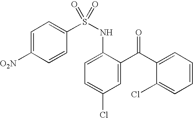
C1(S(NC2=CC=C(Cl)C=C2C(C2=CC=CC=C2Cl)=O)(=O)=O)=CC=C([O2N])C=C1
